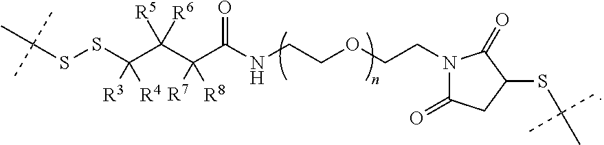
C(C(C(NCCOCCN1C(=O)CC(SC(C)(C)C)C1=O)=O)([R7])[R8])(C(SSC(C)(C)C)([R3])[R4])([R5])[R6]
